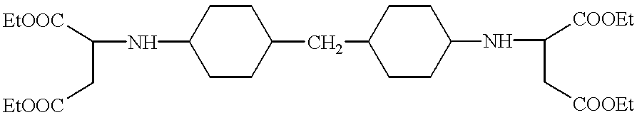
N(C1CCC(CC2CCC(NC([COOEt])C[COOEt])CC2)CC1)C(C[EtOOC])[EtOOC]
